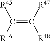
C(=C([R47])[R48])([R46])[R45]
